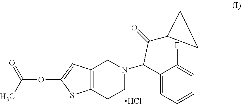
C12=C(CCN(C(C3=CC=CC=C3F)C(C3CC3)=O)C1)SC(OC(=O)C)=C2.Cl
